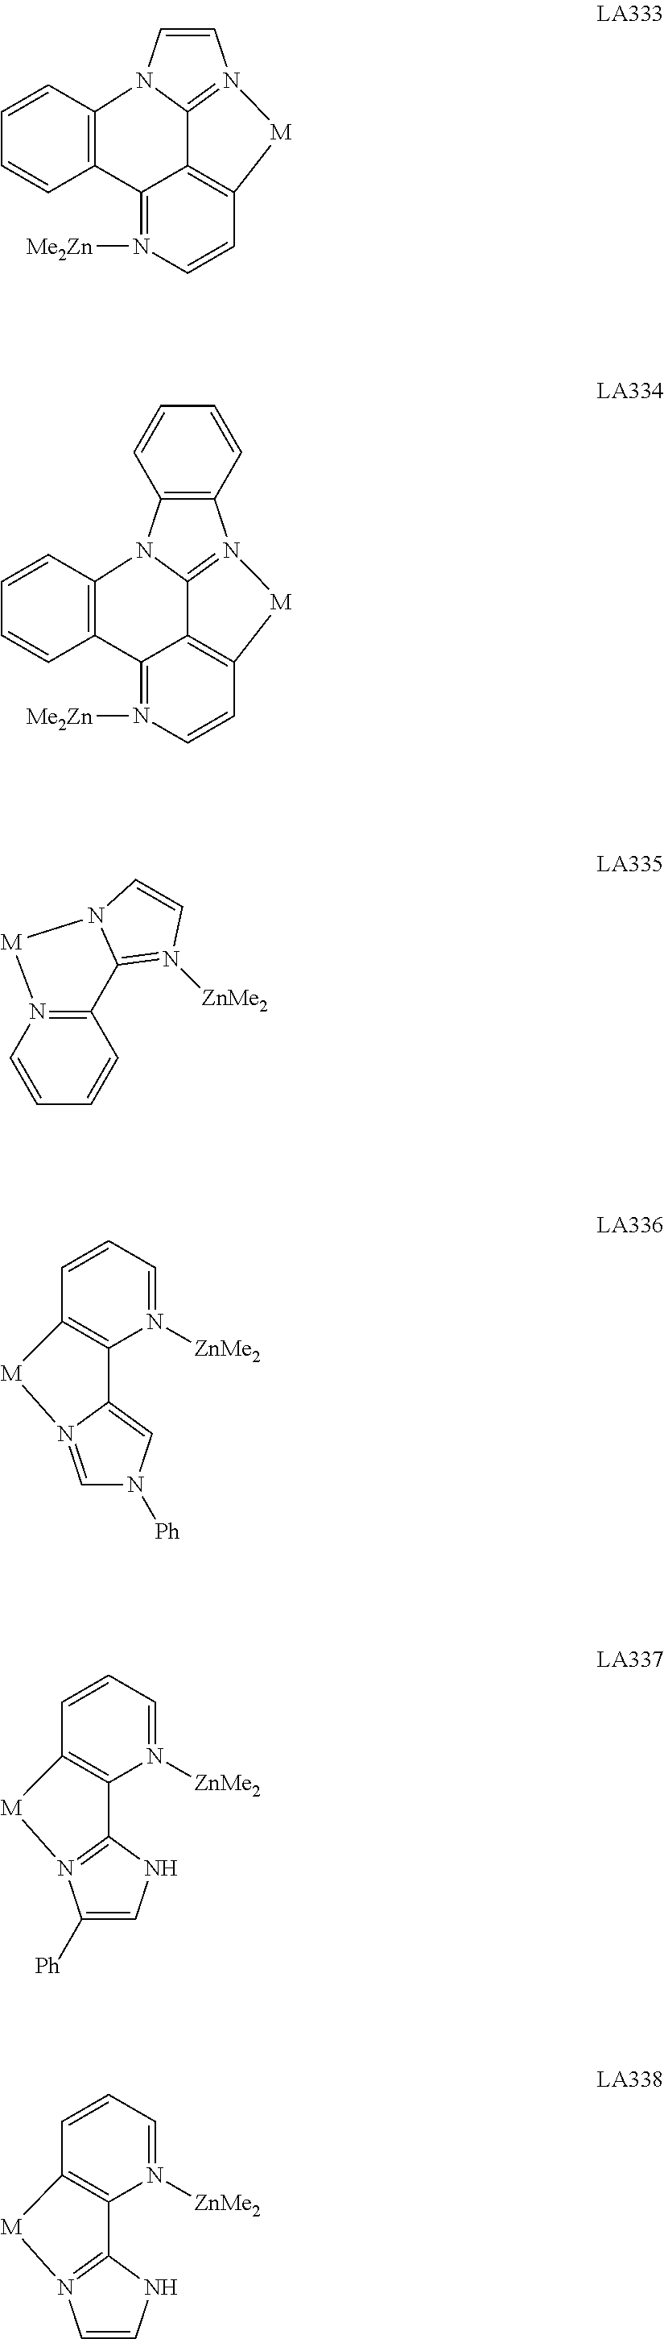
C12=C3C=CN([Me2Zn])=C1C1=C(N4C=CN(=C24)[M]3)C=CC=C1.C12=C3C=CN([Me2Zn])=C1C1=C(N4C5=C(N(=C24)[M]3)C=CC=C5)C=CC=C1.C12=N(C=CC=C1)[M]N1C2=N([ZnMe2])C=C1.C12=C(C=CC=N1[ZnMe2])[M]N1=CN([Ph])C=C21.C12=C(C=CC=N1[ZnMe2])[M]N1=C2NC=C1[Ph].C12=C(C=CC=N1[ZnMe2])[M]N1=C2NC=C1
